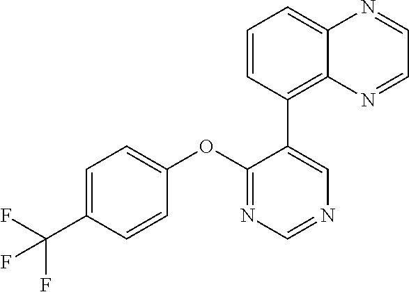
C1(OC2=CC=C(C(F)(F)F)C=C2)=NC=NC=C1C1=C2C(=CC=C1)N=CC=N2
